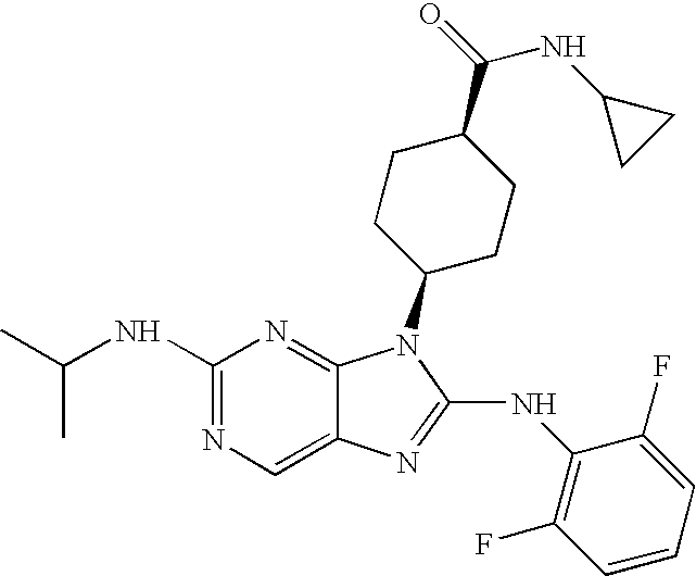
N1=C(NC(C)C)N=C2C(=C1)N=C(NC1=C(F)C=CC=C1F)N2C1CCC(C(=O)NC2CC2)CC1
